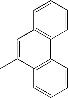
C12=C(C(C)=CC3=C1C=CC=C3)C=CC=C2
